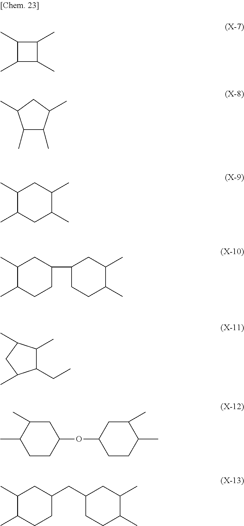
C1(C)C(C)C(C)C1C.C1(C)C(C)C(C)CC1C.C1(C)C(C)CC(C)C(C)C1.C1(C)C(C)CCC(C2CCC(C)C(C)C2)C1.C1(CC)C(C)C(C)CC1C.C1C(C)C(C)CCC1OC1CCC(C)C(C)C1.C1(C)C(C)CCC(CC2CCC(C)C(C)C2)C1
